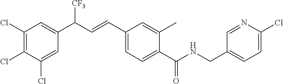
C1(Cl)=C(Cl)C(Cl)=CC(C(C=CC2=CC=C(C(=O)NCC3=CC=C(Cl)N=C3)C(C)=C2)[CF3])=C1
